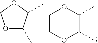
C1COC(C)C(C)O1.O1C(C)C(C)OC1
